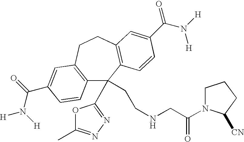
C12=C(CCC3=C(C1(CCNCC(=O)N1CCCC1[CN])C1=NN=C(C)O1)C=CC(C(=O)N([H])[H])=C3)C=C(C(N([H])[H])=O)C=C2
